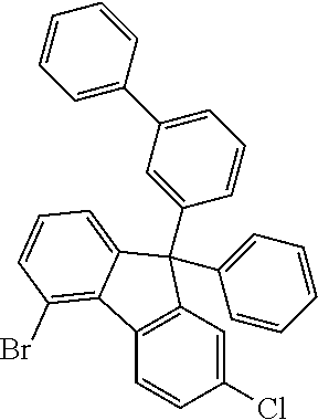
C1(Cl)=CC2=C(C=C1)C1=C(Br)C=CC=C1C2(C1=CC=CC=C1)C1=CC(C2=CC=CC=C2)=CC=C1
